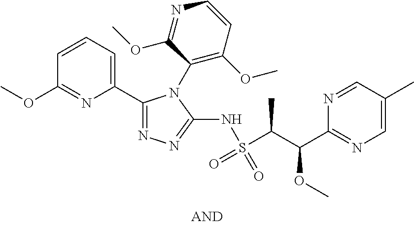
C1(C2=CC=CC(OC)=N2)=NN=C(NS(C(C(C2=NC=C(C)C=N2)OC)C)(=O)=O)N1C1=C(OC)C=CN=C1OC
